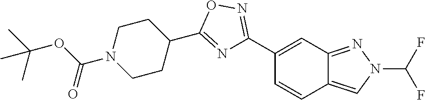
C12=NN(C(F)F)C=C1C=CC(C1=NOC(C3CCN(C(OC(C)(C)C)=O)CC3)=N1)=C2
